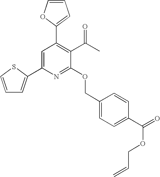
C1=C(C2=CC=CS2)N=C(OCC2=CC=C(C(=O)OCC=C)C=C2)C(C(C)=O)=C1C1=CC=CO1
